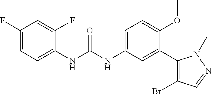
C1(F)=CC=C(NC(NC2=CC=C(OC)C(C3=C(Br)C=NN3C)=C2)=O)C(F)=C1
